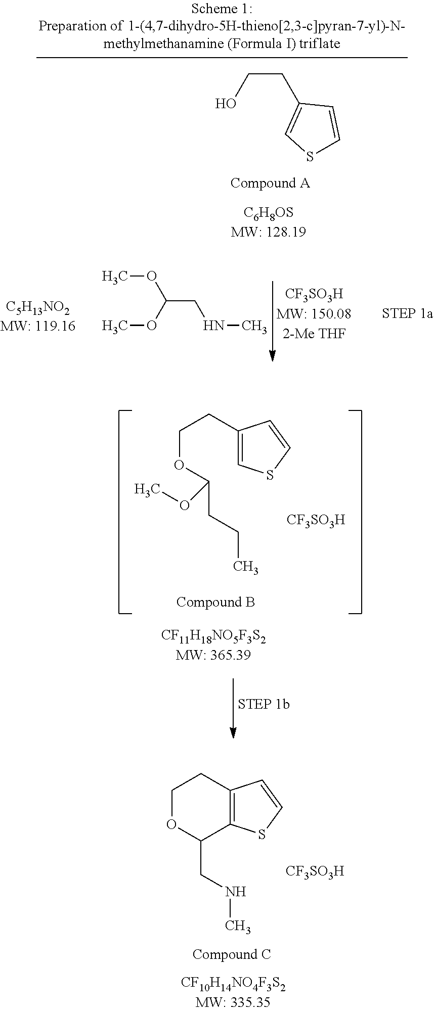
C1=C(CCO)C=CS1.[C6H8OSMW: 128.19].C(CNC)(OC)OC.[C5H13NO2MW: 119.16].CNCC1C2=C(C=CS2)CCO1.[CF3SO3H].C(OC(CCC)OC)CC1=CSC=C1.[CF3SO3H]
